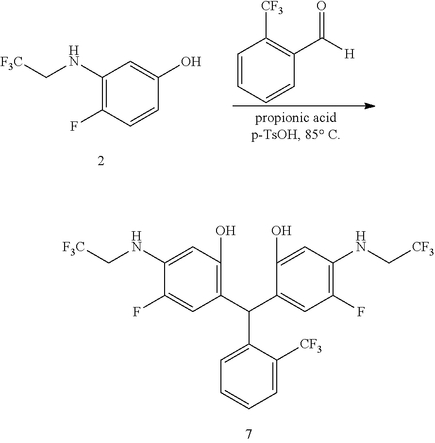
C1(NC[F3C])=C(F)C=CC(O)=C1.C1=CC=CC(C([H])=O)=C1[CF3].C1(C(C2=CC=CC=C2[CF3])C2=CC(F)=C(NC[CF3])C=C2O)=C(O)C=C(NC[F3C])C(F)=C1
